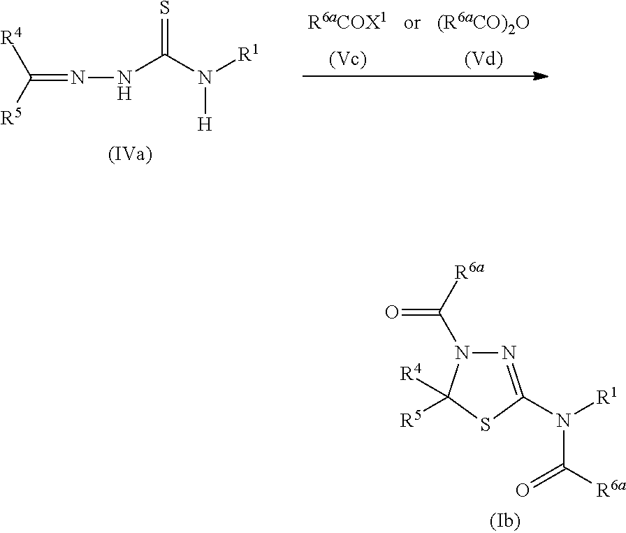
C(=NNC(=S)N([H])[R1])([R5])[R4].N1=C(N(C(=O)[R6a])[R1])SC([R4])([R5])N1C(=O)[R6a]
